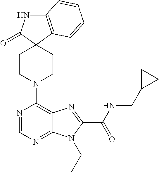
C12=C(C=CC=C1)C1(C(=O)N2)CCN(C2=C3C(=NC=N2)N(CC)C(C(NCC2CC2)=O)=N3)CC1
